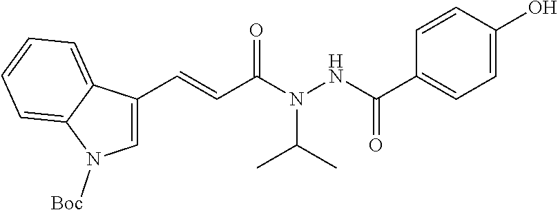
C1=C(C=CC(N(NC(C2=CC=C(O)C=C2)=O)C(C)C)=O)C2=CC=CC=C2N1[Boc]
